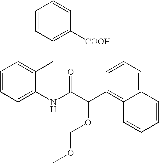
C1=CC=C(NC(C(C2=C3C(=CC=C2)C=CC=C3)OCOC)=O)C(CC2=C([COOH])C=CC=C2)=C1
